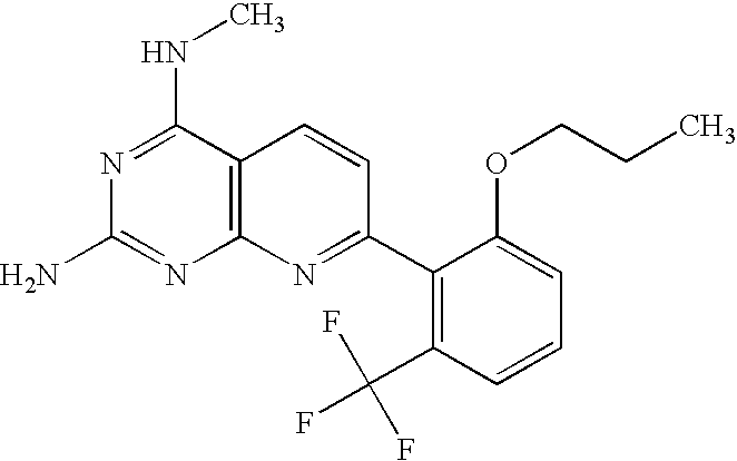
C12=C(C(NC)=NC(N)=N1)C=CC(C1=C(C(F)(F)F)C=CC=C1OCCC)=N2
